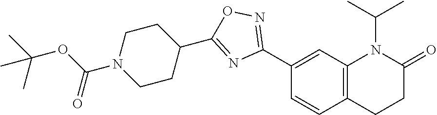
C1(C2=NOC(C3CCN(C(OC(C)(C)C)=O)CC3)=N2)=CC2=C(C=C1)CCC(=O)N2C(C)C
